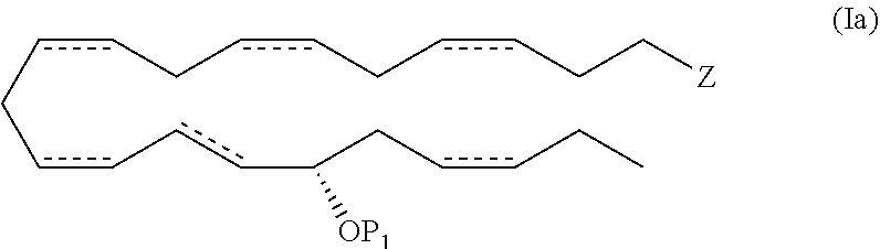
C(cc-ccC(CccCC)[OP1])ccCccCccCC[Z]
